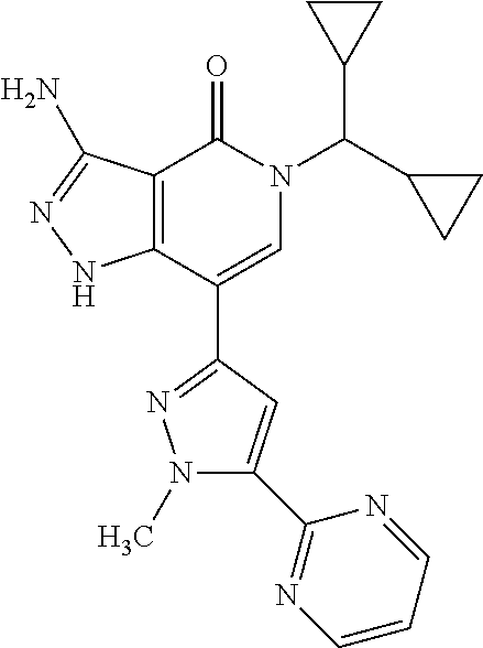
C12=C(C(C3=NN(C)C(C4=NC=CC=N4)=C3)=CN(C(C3CC3)C3CC3)C1=O)NN=C2N
